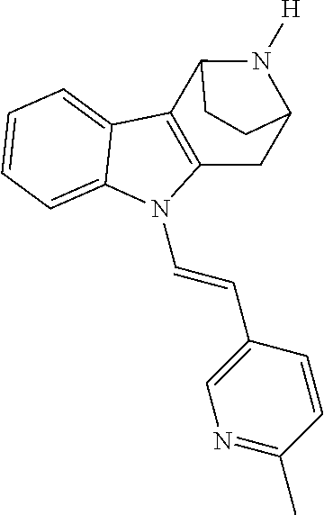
C1=CC=C2C(=C1)C1=C(N2C=CC2=CN=C(C)C=C2)CC2N([H])C1CC2
